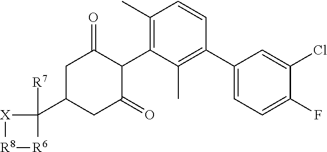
[X]1[R8][R6]C1(C1CC(=O)C(C2=C(C)C=CC(C3=CC=C(F)C(Cl)=C3)=C2C)C(=O)C1)[R7]
